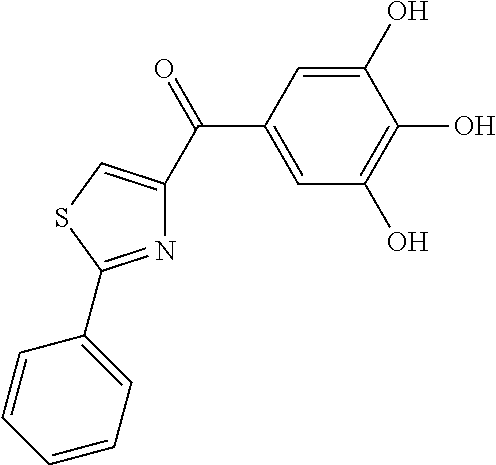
C1=C(C(=O)C2=CSC(C3=CC=CC=C3)=N2)C=C(O)C(O)=C1O
